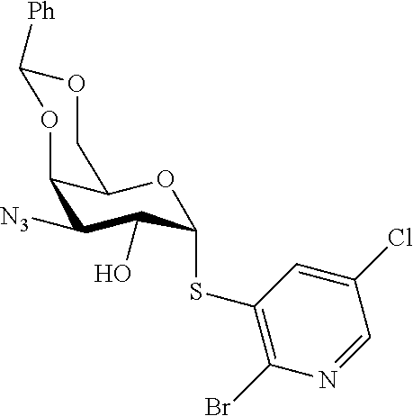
[N3]C1C2C(OC(SC3=C(Br)N=CC(Cl)=C3)C1O)COC([Ph])O2
